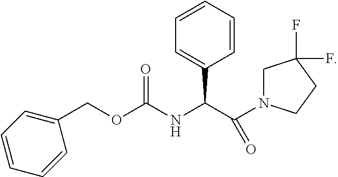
C(OC(NC(C(N1CC(F)(F)CC1)=O)C1=CC=CC=C1)=O)C1=CC=CC=C1
